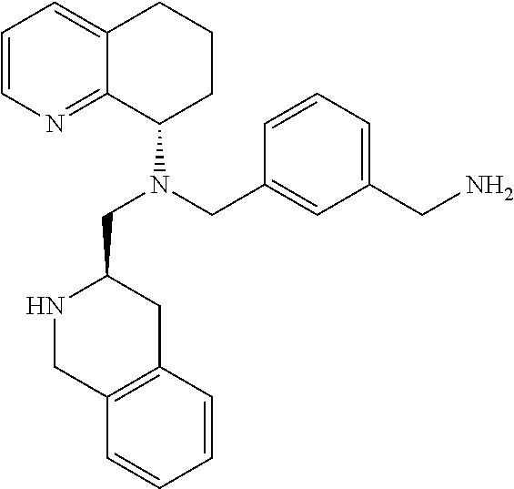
C1=CC=C(CN)C=C1CN(C1C2=NC=CC=C2CCC1)CC1NCC2=C(C1)C=CC=C2
